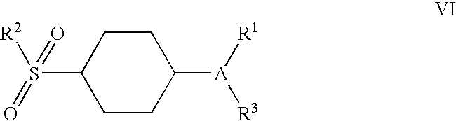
C1CC([A]([R1])[R3])CCC1S([R2])(=O)=O
